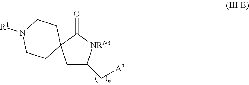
C1C(C[A3])[NRN3]C(=O)C12CCN([R1])CC2
